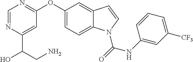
C1=NC(C(CN)O)=CC(OC2=CC=C3C(=C2)C=CN3C(NC2=CC([CF3])=CC=C2)=O)=N1
